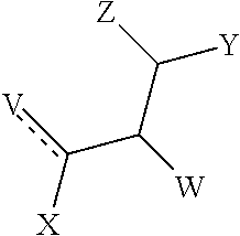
C(c([V])[X])(C([Z])[Y])[W]
